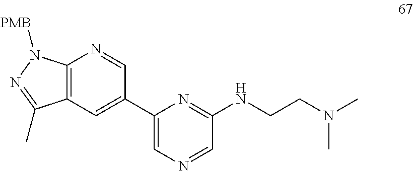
C12=C(C=C(C3=CN=CC(NCCN(C)C)=N3)C=N1)C(C)=NN2[PMB]
